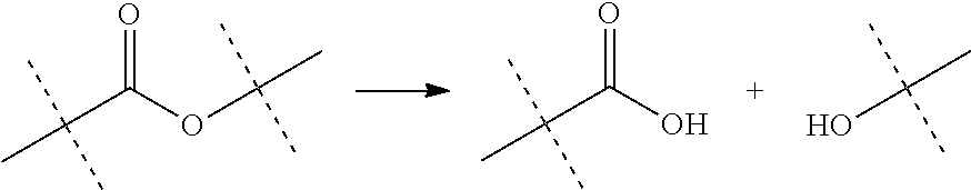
CC(C(OC(C)(C)C)=O)(C)C.CC(C(O)=O)(C)C.OC(C)(C)C
